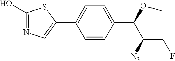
C1=CC(C(OC)C([N3])CF)=CC=C1C1=CN=C(O)S1
